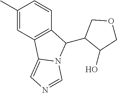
C1(C)=CC2=C(C=C1)C(C1C(O)COC1)N1C2=CN=C1
